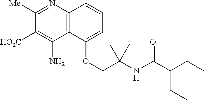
C1([Me])=NC2=C(C(N)=C1[HO2C])C(OCC(NC(C(CC)CC)=O)(C)C)=CC=C2
